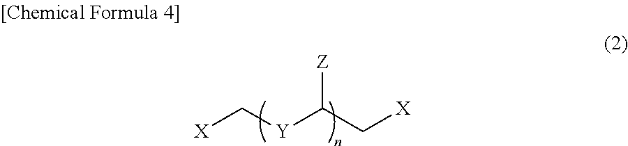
[X]C[Y]C(C[X])[Z]
